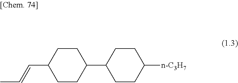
C1(C2CCC([n-C3H7])CC2)CCC(C=CC)CC1
